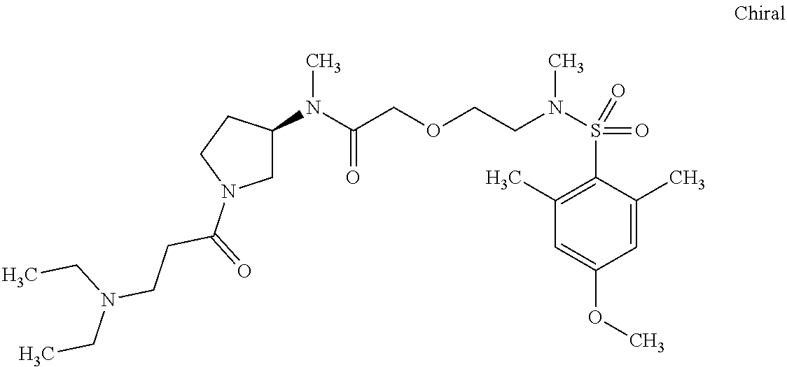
C1C(N(C(COCCN(S(=O)(C2=C(C)C=C(OC)C=C2C)=O)C)=O)C)CCN1C(=O)CCN(CC)CC
